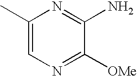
C1(C)=CN=C([OMe])C(N)=N1
